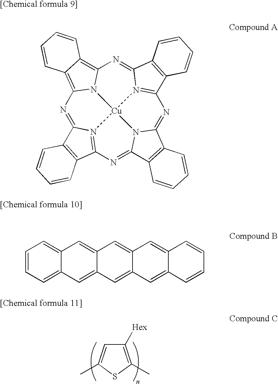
C1([Hex])=C(C)SC(C)=C1.N1=C2N3=C(N=C4N5C(=NC6=N7C(=NC8=C9C(=C1N8[Cu]753)C=CC=C9)C1=C6C=CC=C1)C1=C4C=CC=C1)C1=C2C=CC=C1.C1=CC=C2C(=C1)C=C1C(=C2)C=C2C(=C1)C=C1C(=C2)C=CC=C1
